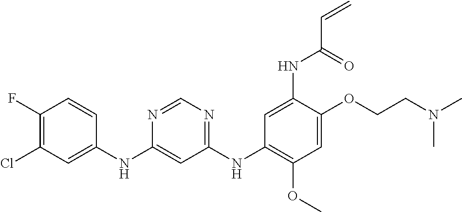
C1(NC2=CC(Cl)=C(F)C=C2)=CC(NC2=C(OC)C=C(OCCN(C)C)C(NC(=O)C=C)=C2)=NC=N1
